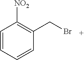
C1=CC=CC(CBr)=C1[NO2]
